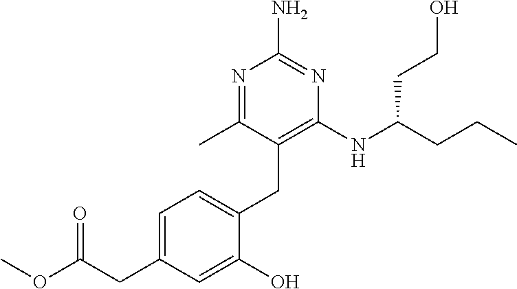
COC(CC1=CC=C(CC2=C(NC(CCC)CCO)N=C(N)N=C2C)C(O)=C1)=O
